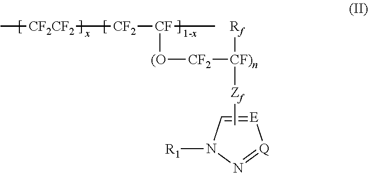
[E]1=CN([R1])N=[Q]1.C[CF2CF2][CF2][CF](C)[(O][CF2][CF)n]([Rf])[Zf]C
